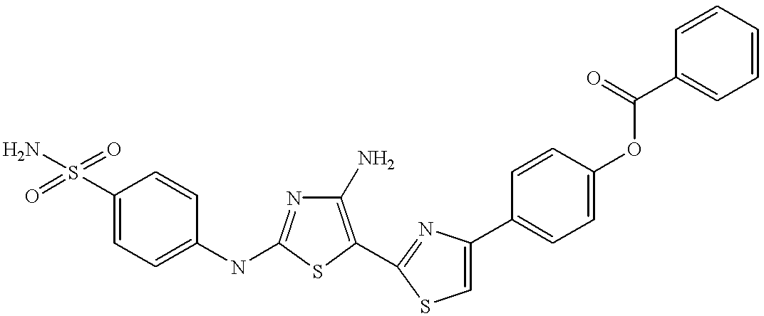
C1(S(=O)(=O)N)=CC=C(NC2=NC(N)=C(C3=NC(C4=CC=C(OC(C5=CC=CC=C5)=O)C=C4)=CS3)S2)C=C1
